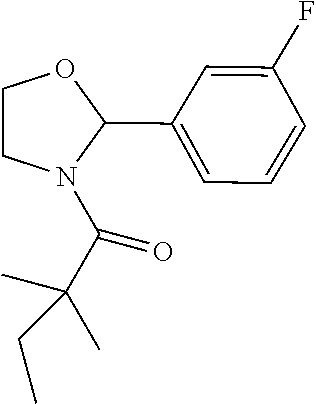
C1(C2OCCN2C(=O)C(C)(C)CC)=CC=CC(F)=C1
